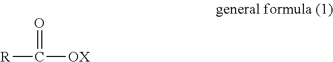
[R]C([OX])=O
